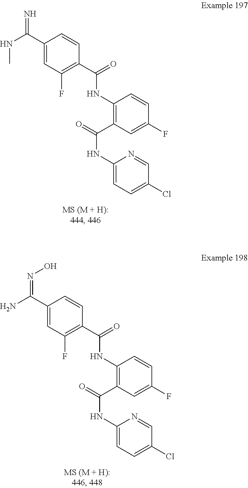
O=C(NC1=C(C(NC2=CC=C(Cl)C=N2)=O)C=C(F)C=C1)C1=C(F)C=C(C(=N)NC)C=C1.O=C(NC1=C(C(NC2=CC=C(Cl)C=N2)=O)C=C(F)C=C1)C1=C(F)C=C(C(=NO)N)C=C1
